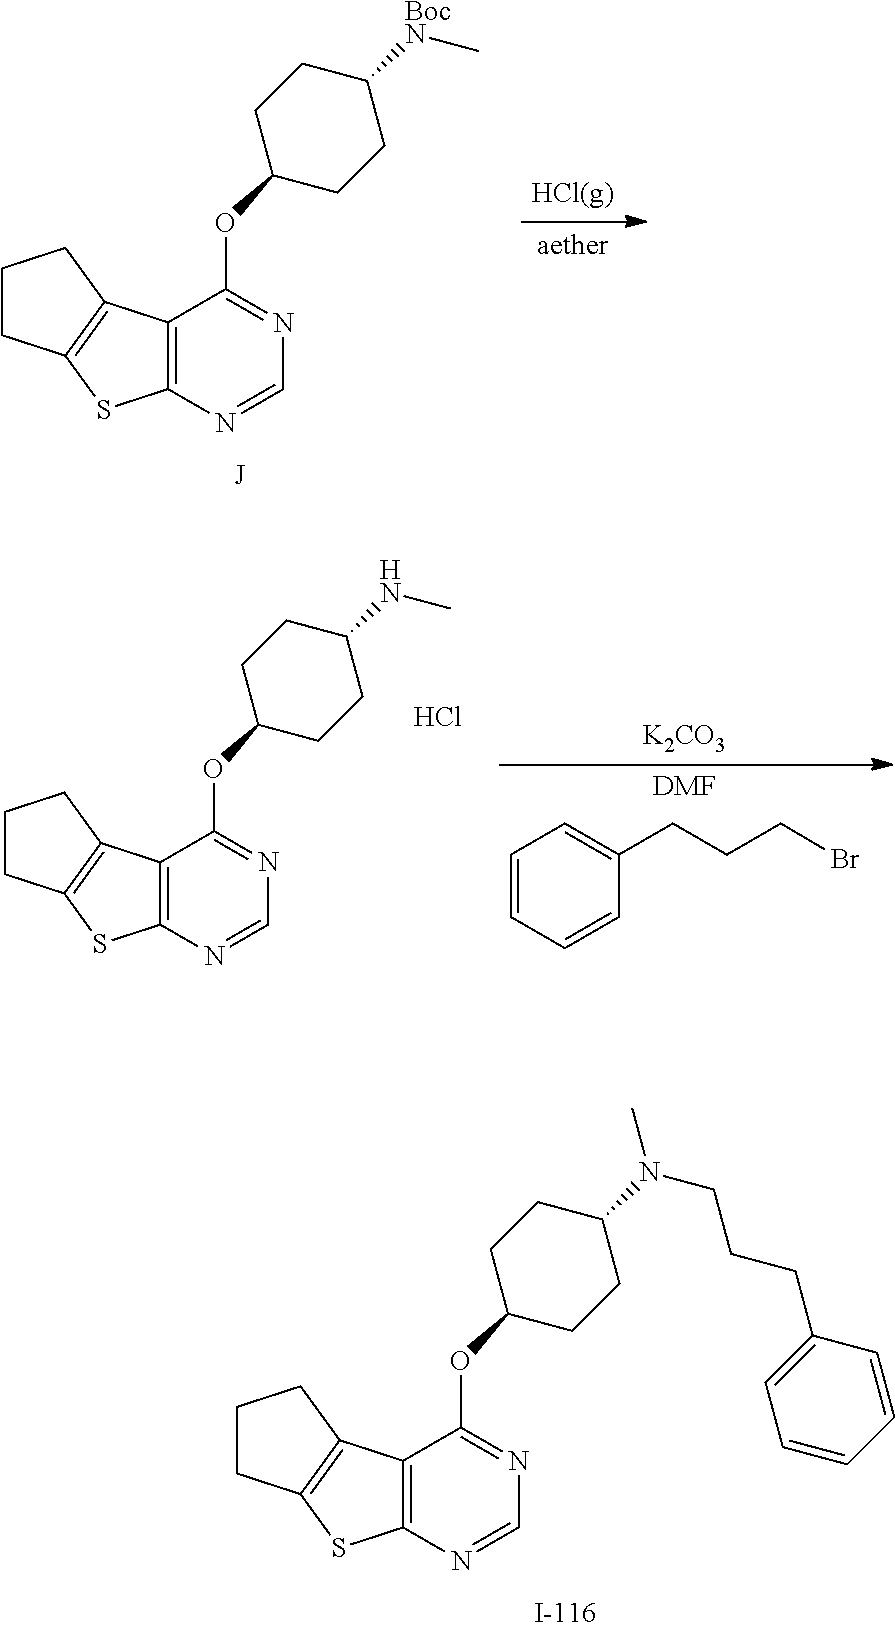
C12=C(N=CN=C1OC1CCC([BocN]C)CC1)SC1=C2CCC1.[aether].[HCl(g)].[DMF].C1=CC=CC(CCCBr)=C1.[K2CO3].C12=C(N=CN=C1OC1CCC(NC)CC1)SC1=C2CCC1.Cl.C12=C(N=CN=C1OC1CCC(N(CCCC3=CC=CC=C3)C)CC1)SC1=C2CCC1
